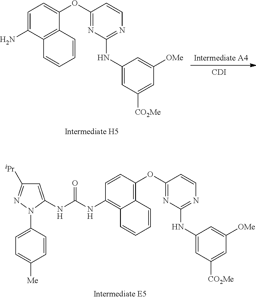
C1([iPr])=NN(C2=CC=C([Me])C=C2)C(NC(NC2=C3C(=C(OC4=NC(NC5=CC([CO2Me])=CC([OMe])=C5)=NC=C4)C=C2)C=CC=C3)=O)=C1.[CDI].C1=C(N)C2=C(C(OC3=NC(NC4=CC([CO2Me])=CC([OMe])=C4)=NC=C3)=C1)C=CC=C2
